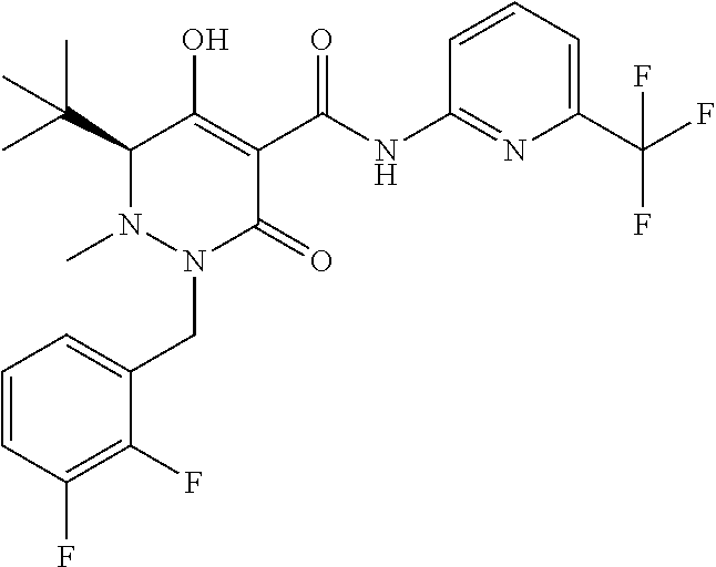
C1=CC(F)=C(F)C(CN2C(=O)C(C(=O)NC3=NC(C(F)(F)F)=CC=C3)=C(O)C(C(C)(C)C)N2C)=C1
